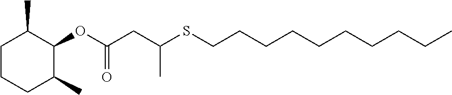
C1CCC(C)C(OC(CC(SCCCCCCCCCC)C)=O)C1C
